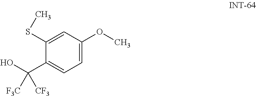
C1=C(OC)C=C(SC)C(C(O)([F3C])[CF3])=C1
